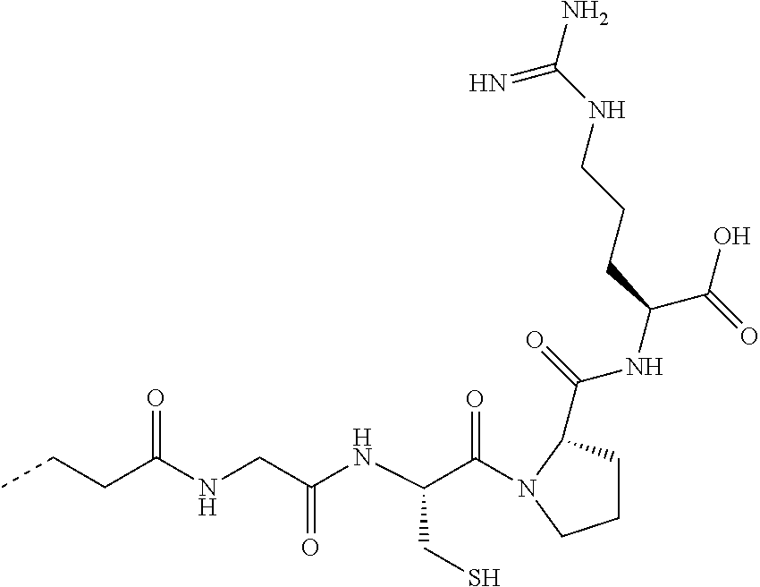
C(C(NC(CNC(CCC)=O)=O)CS)(=O)N1C(C(NC(C(O)=O)CCCNC(N)=N)=O)CCC1
